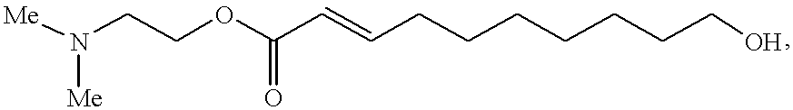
[Me]N(CCOC(C=CCCCCCCCO)=O)[Me]
